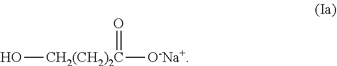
O[CH2(CH2)2C]([O-Na+])=O
